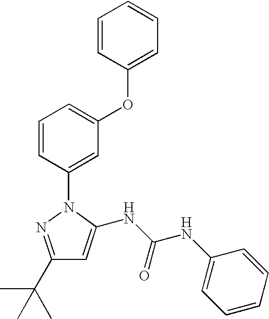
C1=CC=C(OC2=CC=CC=C2)C=C1N1N=C(C(C)(C)C)C=C1NC(NC1=CC=CC=C1)=O
